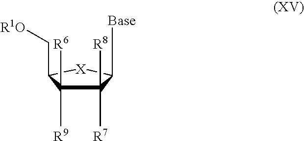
C1([R7])([R8])C([Base])[X]C(C[R1O])C1([R9])[R6]
